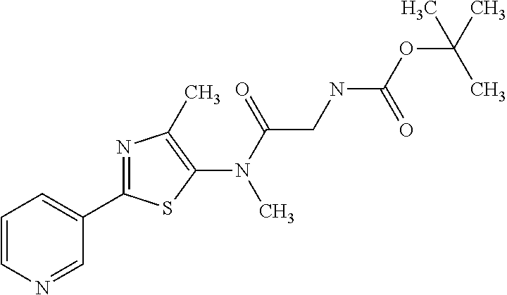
C1=CN=CC(C2=NC(C)=C(N(C(=O)CNC(OC(C)(C)C)=O)C)S2)=C1
